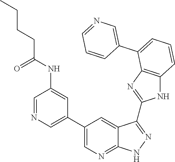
C1=C(C2=CC=CC3=C2N=C(C2=NNC4=NC=C(C5=CN=CC(NC(CCCC)=O)=C5)C=C42)N3)C=CC=N1
